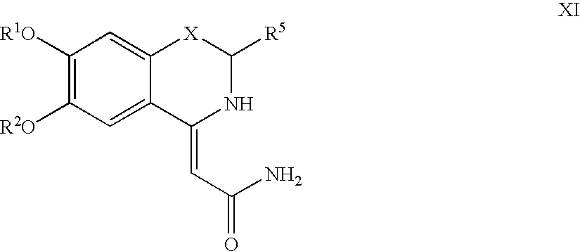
C1([R1O])=C([R2O])C=C2C(=C1)[X]C([R5])NC2=CC(N)=O
